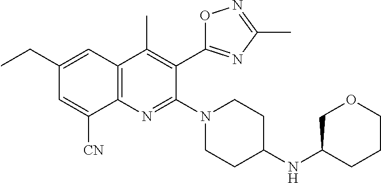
C1(CC)=CC2=C(N=C(N3CCC(NC4COCCC4)CC3)C(C3=NC(C)=NO3)=C2C)C([CN])=C1
